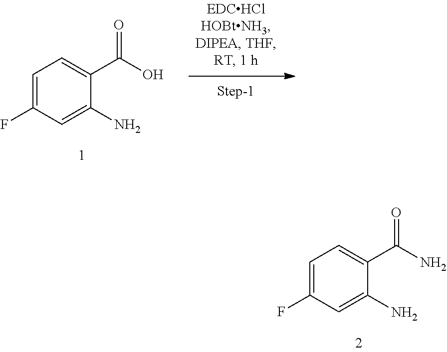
C1=C(F)C=C(N)C(C(O)=O)=C1.C1=C(F)C=C(N)C(C(N)=O)=C1
